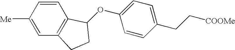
C1=CC([Me])=CC2=C1C(OC1=CC=C(CC[COOMe])C=C1)CC2
